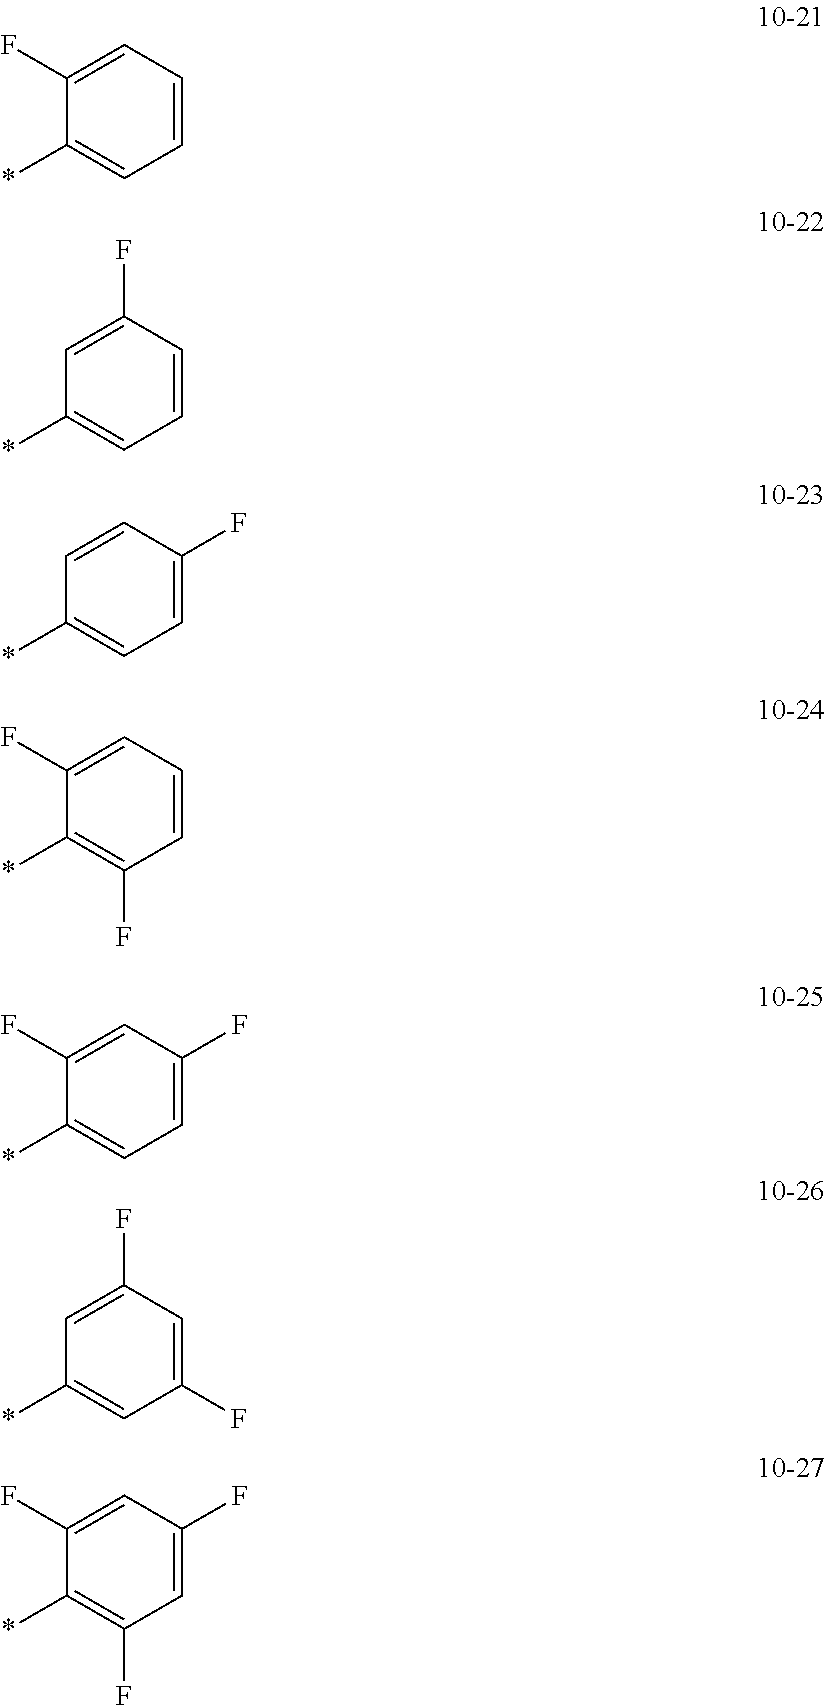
C1=CC=C(F)C(*)=C1.C1=CC(F)=CC(*)=C1.C1=C(F)C=CC(*)=C1.C1=CC=C(F)C(*)=C1F.C1=C(F)C=C(F)C(*)=C1.C1(F)=CC(F)=CC(*)=C1.C1=C(F)C=C(F)C(*)=C1F
